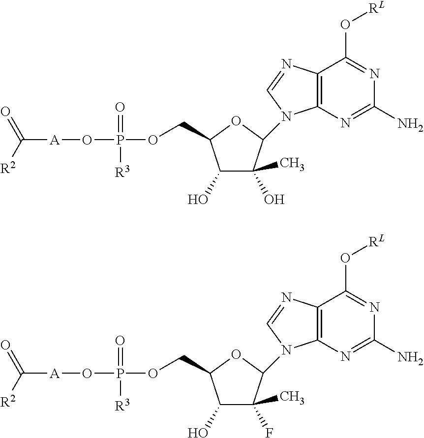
C([A]OP(OCC1C(O)C(O)(C)C(N2C3=C(C(O[RL])=NC(N)=N3)N=C2)O1)(=O)[R3])([R2])=O.C([A]OP(OCC1C(O)C(F)(C)C(N2C3=C(C(O[RL])=NC(N)=N3)N=C2)O1)(=O)[R3])([R2])=O
